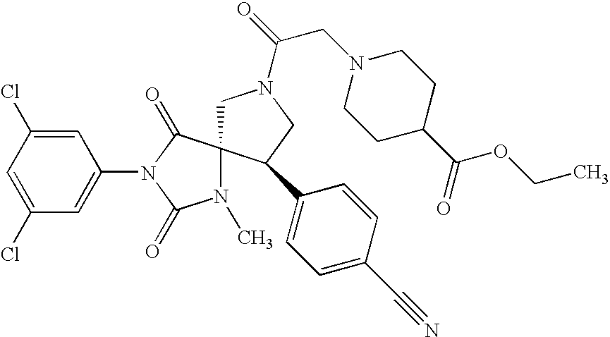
C1(Cl)=CC(Cl)=CC(N2C(=O)N(C)C3(C2=O)CN(C(CN2CCC(C(=O)OCC)CC2)=O)CC3C2=CC=C(C#N)C=C2)=C1
